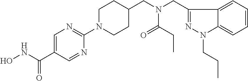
ONC(C1=CN=C(N2CCC(CN(CC3=NN(CCC)C4=CC=CC=C34)C(CC)=O)CC2)N=C1)=O
